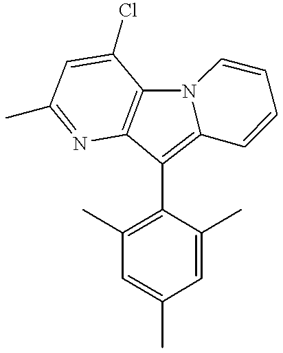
C1(C2=C3N(C4=C2N=C(C)C=C4Cl)C=CC=C3)=C(C)C=C(C)C=C1C
